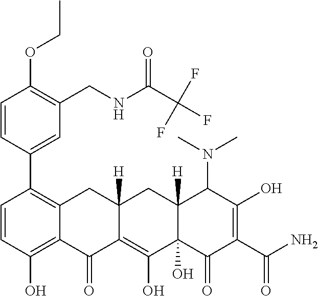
C1=CC(O)=C2C(=C1C1=CC(CNC(=O)C(F)(F)F)=C(OCC)C=C1)CC1([H])C(=C(O)C3(O)C([H])(C1)C(N(C)C)C(O)=C(C(N)=O)C3=O)C2=O
